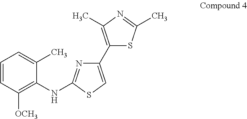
C1(C2=CSC(NC3=C([OCH3])C=CC=C3C)=N2)=C(C)N=C(C)S1
